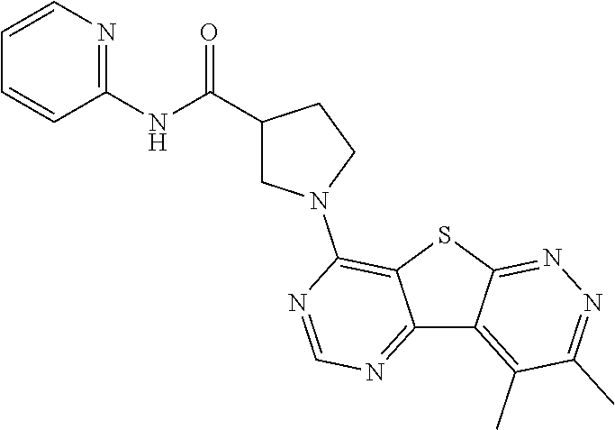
C12=NC=NC(N3CC(C(=O)NC4=NC=CC=C4)CC3)=C1SC1=NN=C(C)C(C)=C21
